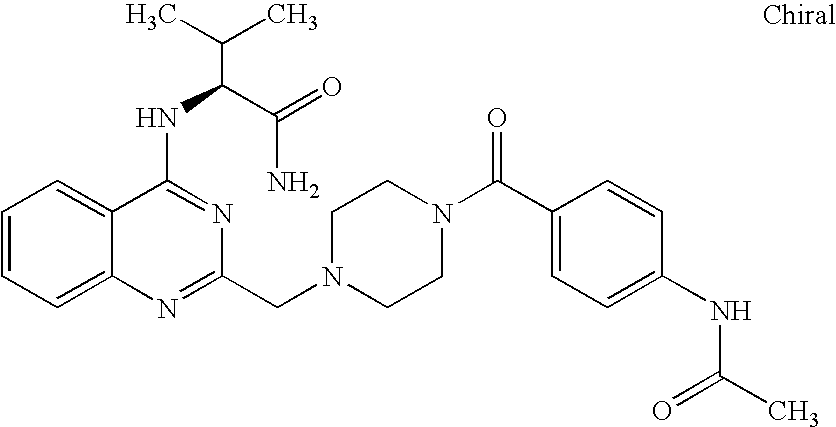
C1=CC=C2C(=C1)C(NC(C(N)=O)C(C)C)=NC(CN1CCN(C(C3=CC=C(NC(C)=O)C=C3)=O)CC1)=N2
